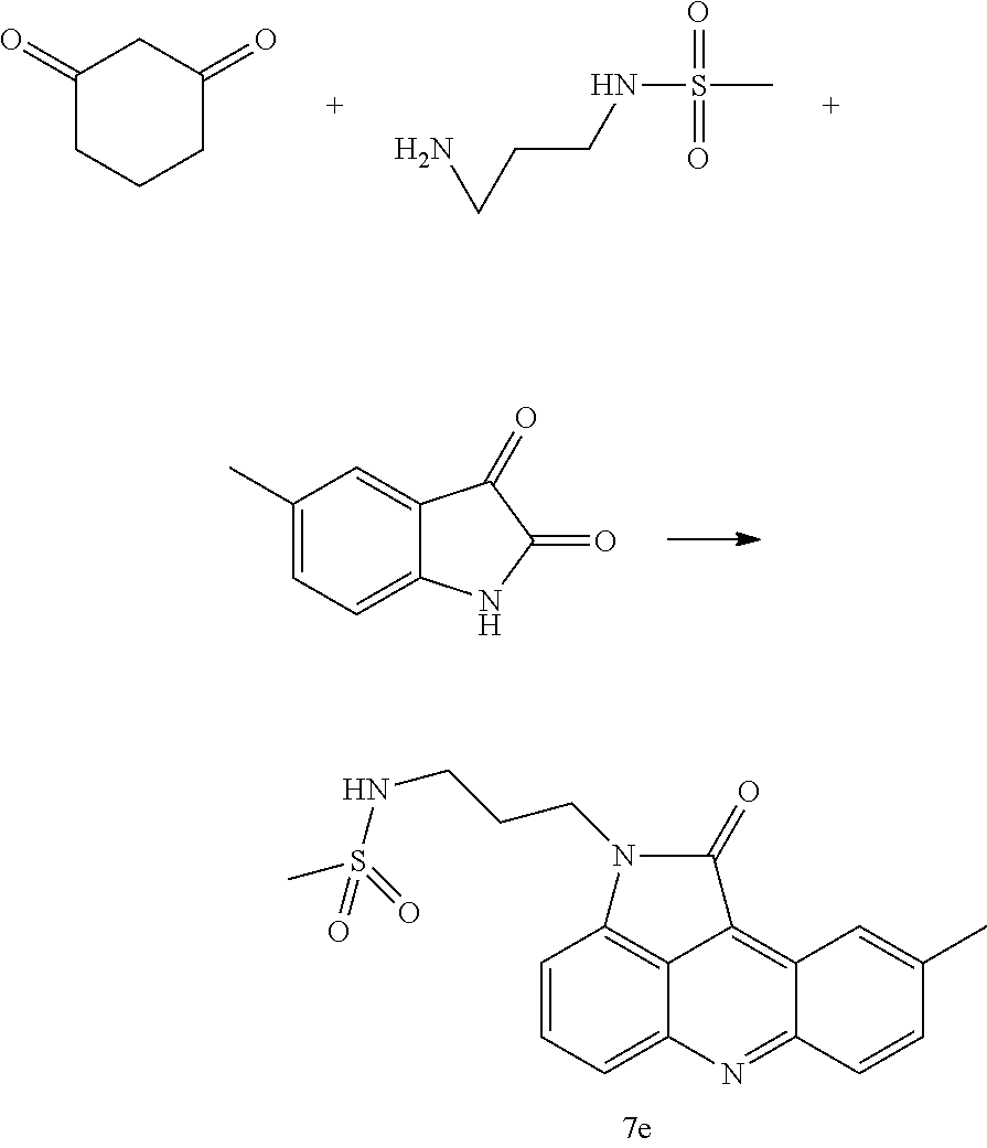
C1(C)=CC=C2C(=C1)C(=O)C(=O)N2.C1=CC=C2C3=C1N(CCCNS(=O)(C)=O)C(=O)C3=C1C(=N2)C=CC(C)=C1.C1(=O)CCCC(=O)C1.C(CNS(C)(=O)=O)CN
